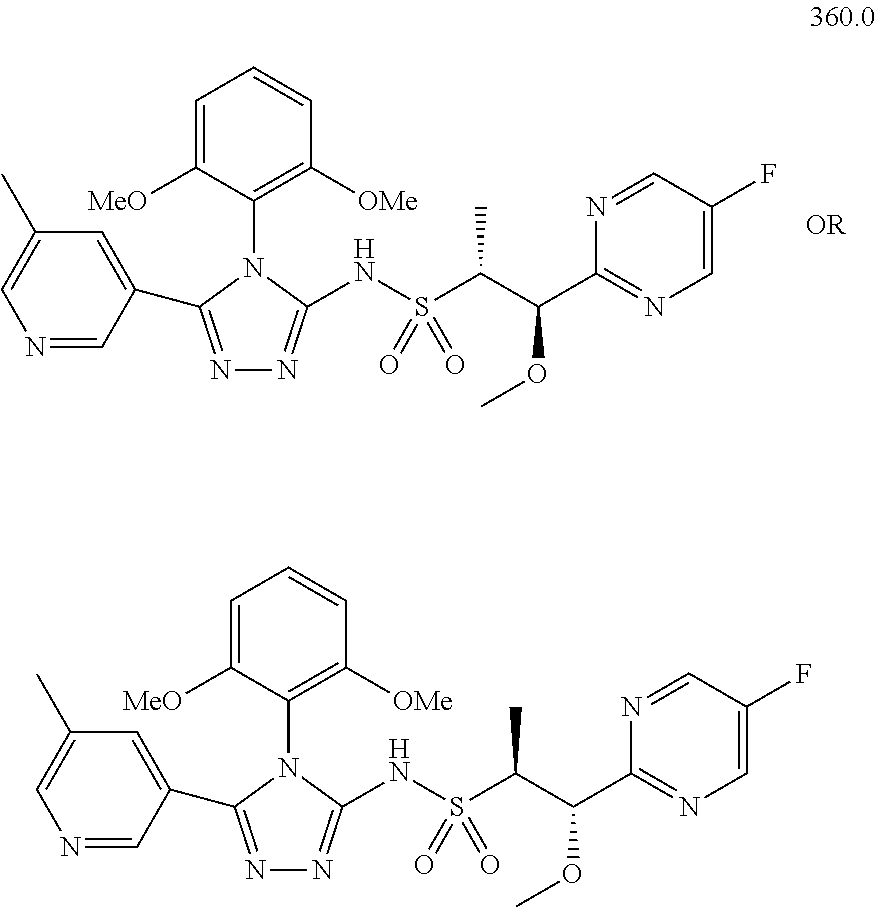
C1=C([MeO])C(N2C(C3=CC(C)=CN=C3)=NN=C2NS(=O)(=O)C(C)C(OC)C2=NC=C(F)C=N2)=C([OMe])C=C1.C1=C([MeO])C(N2C(C3=CC(C)=CN=C3)=NN=C2NS(=O)(=O)C(C)C(OC)C2=NC=C(F)C=N2)=C([OMe])C=C1
